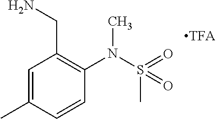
C1=C(C)C=CC(N(S(C)(=O)=O)C)=C1CN.[TFA]
